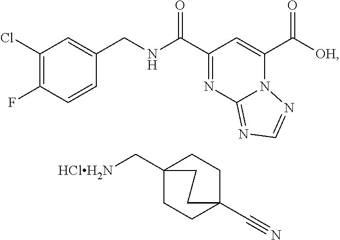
C1(Cl)=C(F)C=CC(CNC(C2=NC3=NC=NN3C(C([OH])=O)=C2)=O)=C1.C12(C[HClH2N])CCC(C#N)(CC1)CC2
